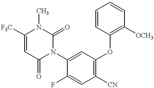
C1=C([F3C])N(C)C(=O)N(C2=CC(OC3=C([OCH3])C=CC=C3)=C([CN])C=C2F)C1=O
